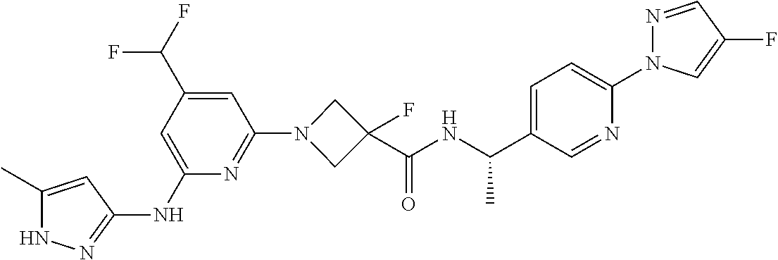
N1C(C)=CC(NC2=CC(C(F)F)=CC(N3CC(C(NC(C4=CC=C(N5N=CC(F)=C5)N=C4)C)=O)(F)C3)=N2)=N1
